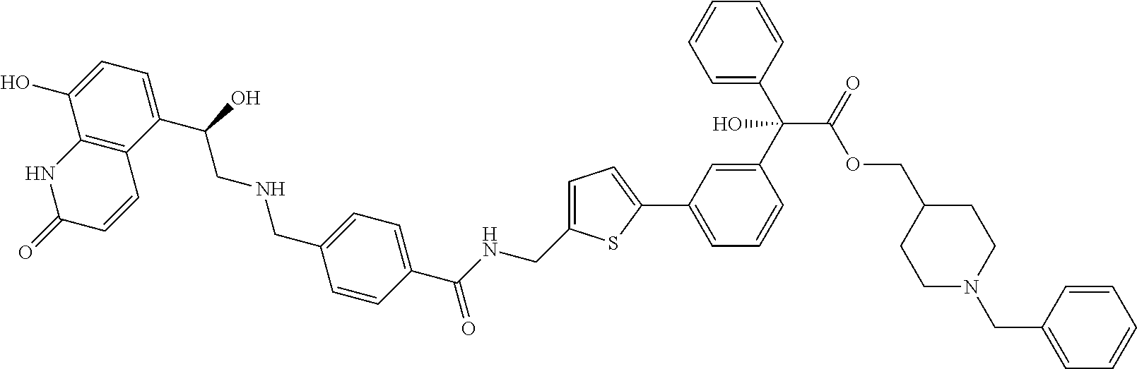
C1(C(CNCC2=CC=C(C(NCC3=CC=C(C4=CC=CC(C(C5=CC=CC=C5)(C(OCC5CCN(CC6=CC=CC=C6)CC5)=O)O)=C4)S3)=O)C=C2)O)=CC=C(O)C2=C1C=CC(=O)N2
